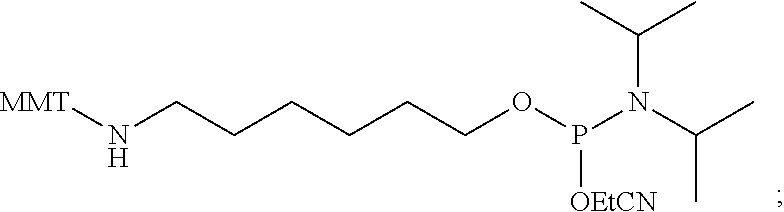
N(CCCCCCOP(N(C(C)C)C(C)C)[OEtCN])[MMT]
